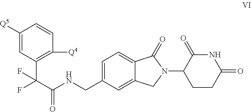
C1([Q5])=CC(C(C(NCC2=CC=C3C(=C2)CN(C2CCC(=O)NC2=O)C3=O)=O)(F)F)=C([Q4])C=C1
